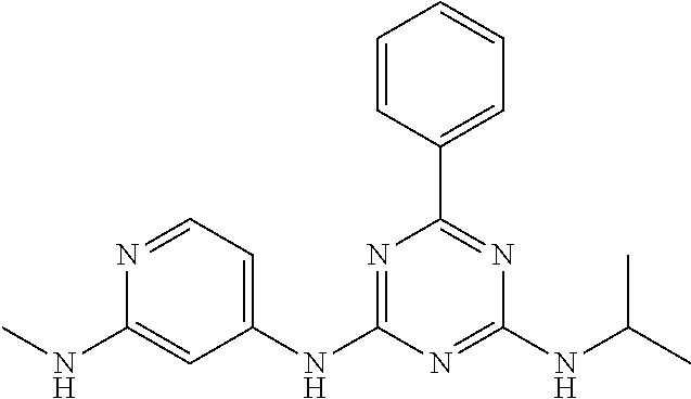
C1(NC2=NC(C3=CC=CC=C3)=NC(NC(C)C)=N2)=CC=NC(NC)=C1
